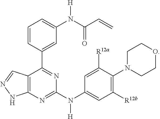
C1=C(N([H])C2=NC3=C(C=NN3)C(C3=CC(N(C(C=C)=O)[H])=CC=C3)=N2)C=C([R12a])C(N2CCOCC2)=C1[R12b]
